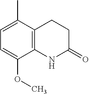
C1(=O)CCC2=C(N1)C(OC)=CC=C2C
